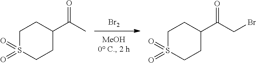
[Br2].C1S(=O)(=O)CCC(C(=O)C)C1.C1S(=O)(=O)CCC(C(=O)CBr)C1
